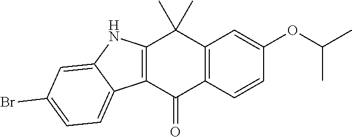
C12=C(C=CC(OC(C)C)=C1)C(=O)C1=C(C2(C)C)NC2=CC(Br)=CC=C12
